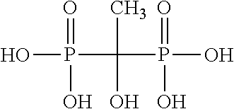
OP(=O)(O)C(C)(O)P(=O)(O)O
